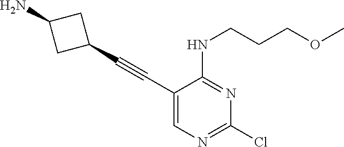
C1(C#CC2=CN=C(Cl)N=C2NCCCOC)CC(N)C1
